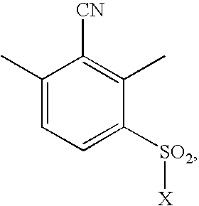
C1(C)=CC=C([SO2][X])C(C)=C1[CN]
